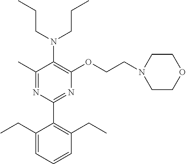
C1(C)=NC(C2=C(CC)C=CC=C2CC)=NC(OCCN2CCOCC2)=C1N(CCC)CCC
